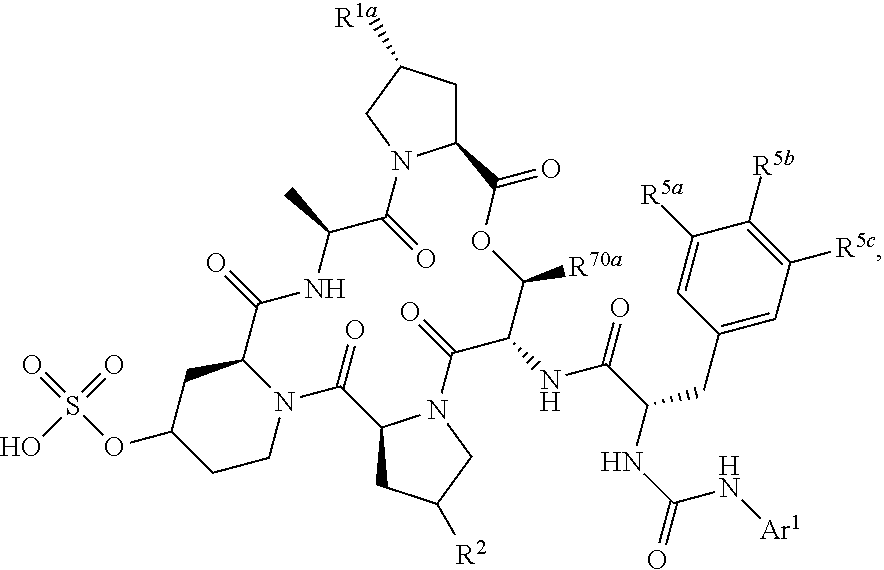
C12CC([R1a])CN1C(=O)C(C)NC(=O)C1CC(OS(=O)(=O)O)CCN1C(=O)C1CC([R2])CN1C(=O)C(NC(=O)C(CC1=CC([R5c])=C([R5b])C([R5a])=C1)NC(N[Ar1])=O)C([R70a])OC2=O
